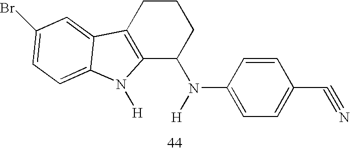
C12=C(CCCC1N(C1=CC=C(C#N)C=C1)[H])C1=CC(Br)=CC=C1N2[H]
